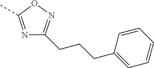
N1=C(C)ON=C1CCCC1=CC=CC=C1
